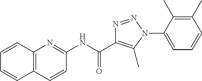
N(C(=O)C1=C(C)N(C2=CC=CC(C)=C2C)N=N1)C1=NC2=C(C=C1)C=CC=C2
